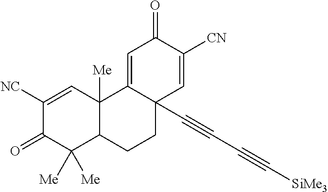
C1([NC])=CC2([Me])C(C([Me])([Me])C1=O)CCC1(C#CC#C[SiMe3])C2=CC(=O)C([CN])=C1
